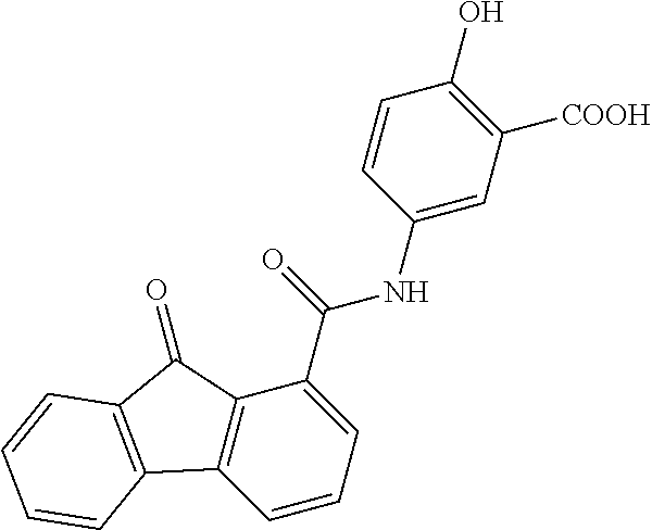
C1=CC=C(C(NC2=CC([COOH])=C(O)C=C2)=O)C2=C1C1=C(C2=O)C=CC=C1
